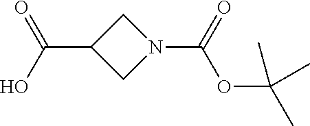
C1(C(O)=O)CN(C(=O)OC(C)(C)C)C1
